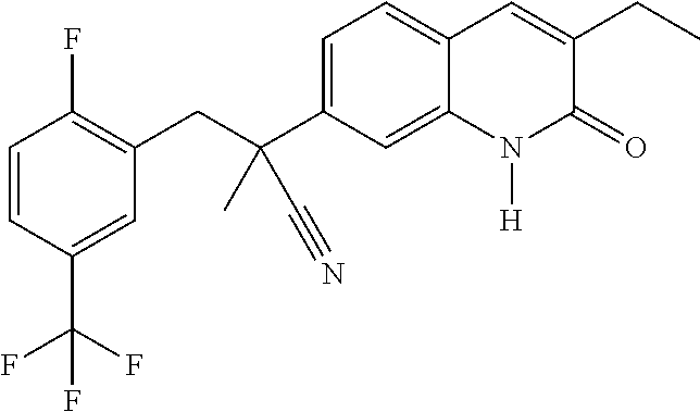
C(C1=C(F)C=CC(C(F)(F)F)=C1)C(C1=CC=C2C(=C1)N([H])C(=O)C(CC)=C2)(C)C#N
